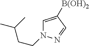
C1=C([B(OH)2])C=NN1CCC(C)C
